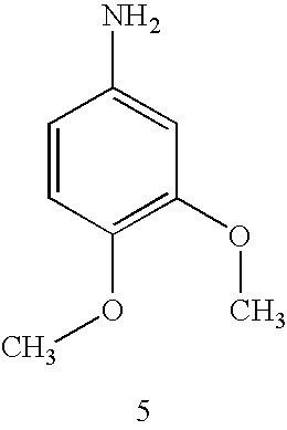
C1=CC(OC)=C(OC)C=C1N
